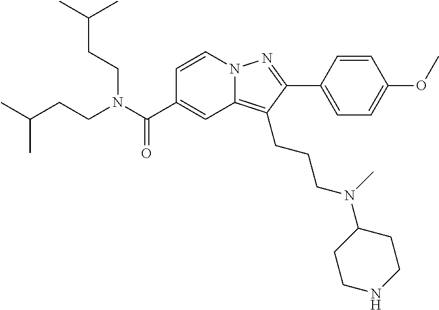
C1=CN2C(=C(CCCN(C3CCNCC3)C)C(C3=CC=C(OC)C=C3)=N2)C=C1C(N(CCC(C)C)CCC(C)C)=O
